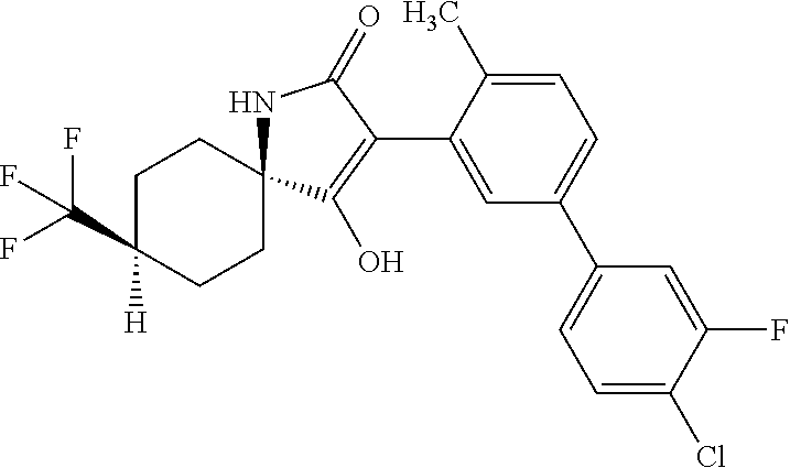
C1=C(Cl)C(F)=CC(C2=CC=C(C)C(C3=C(O)C4(NC3=O)CCC([H])(C(F)(F)F)CC4)=C2)=C1
